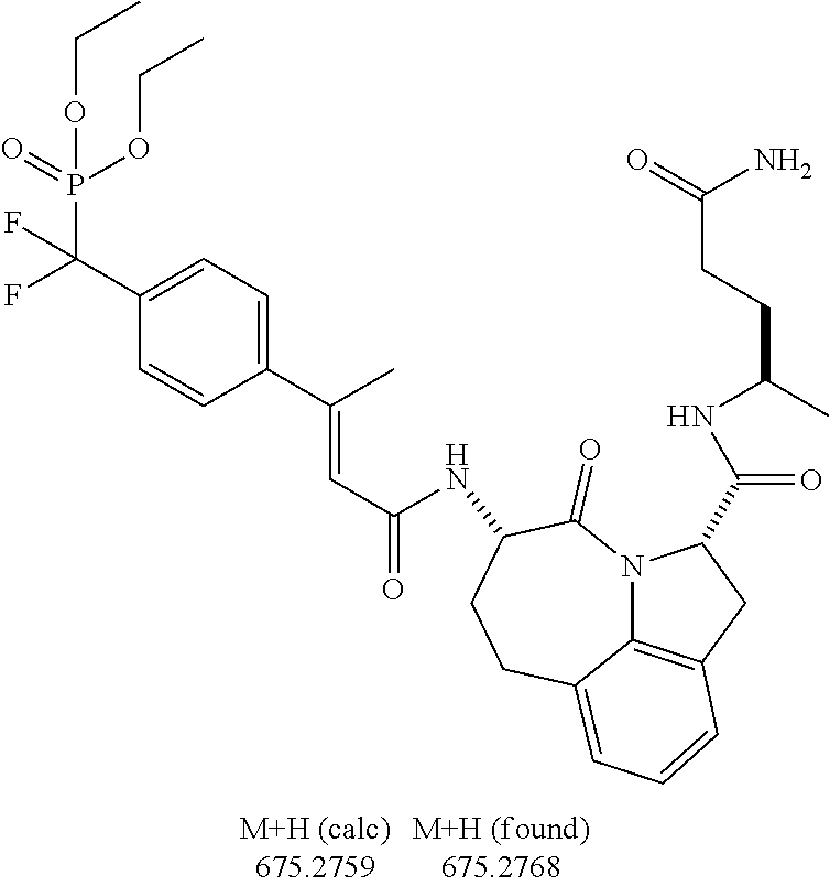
C1(C(F)(P(=O)(OCC)OCC)F)=CC=C(C(C)=CC(=O)NC2C(=O)N3C4=C(CC3C(=O)NC(C)CCC(N)=O)C=CC=C4CC2)C=C1
